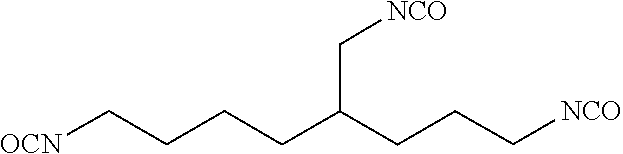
[NCO]CC(CCC[NCO])CCCC[OCN]
